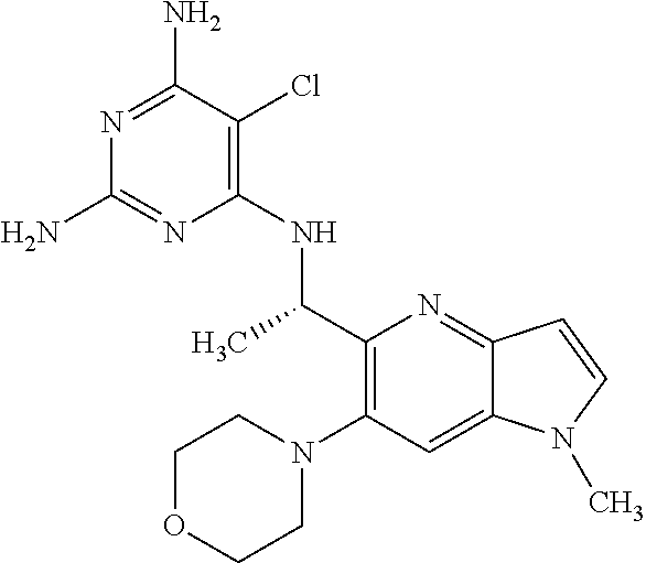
N1=C(N)C(Cl)=C(NC(C2=C(N3CCOCC3)C=C3C(=N2)C=CN3C)C)N=C1N
